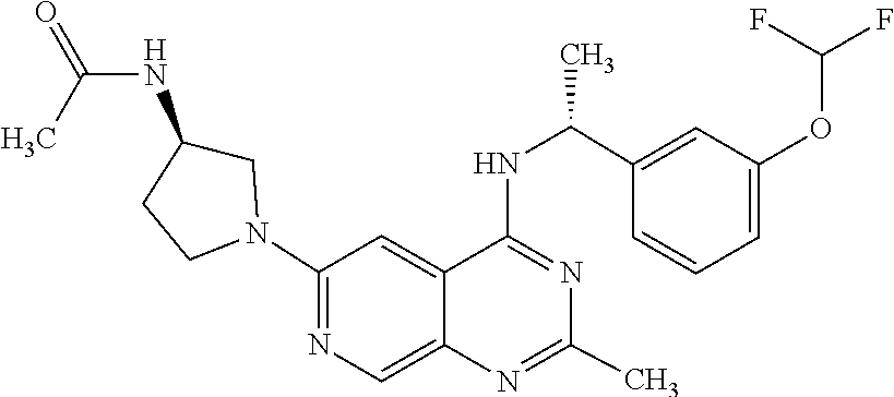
N1=C(NC(C2=CC(OC(F)F)=CC=C2)C)C2=CC(N3CC(NC(=O)C)CC3)=NC=C2N=C1C
